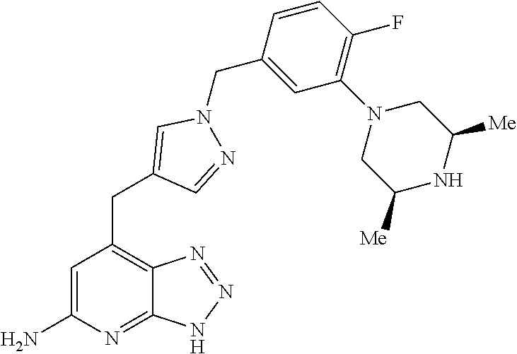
C1=C(N)N=C2C(=C1CC1=CN(CC3=CC(N4CC([Me])NC([Me])C4)=C(F)C=C3)N=C1)N=NN2
